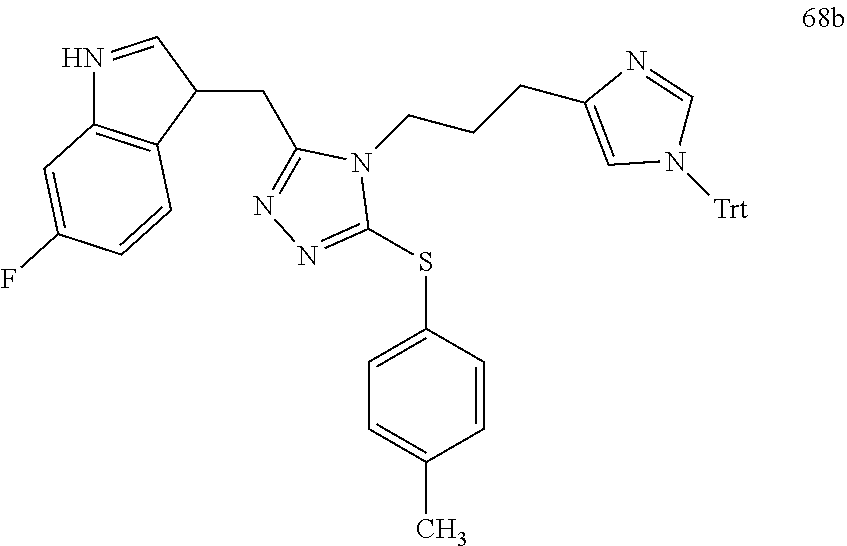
C1=CC(SC2=NN=C(CC3C=NC4=C3C=CC(F)=C4)N2CCCC2=CN([Trt])C=N2)=CC=C1C
